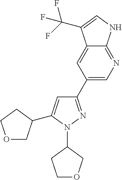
C1(C2=CN=C3C(=C2)C(C(F)(F)F)=CN3)=NN(C2CCOC2)C(C2COCC2)=C1
